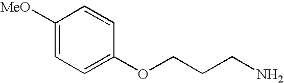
C(OC1=CC=C([MeO])C=C1)CCN
